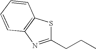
C1(CCC)=NC2=C(S1)C=CC=C2
